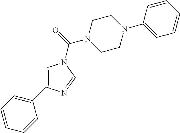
C1=C(C2=CC=CC=C2)N=CN1C(=O)N1CCN(C2=CC=CC=C2)CC1
